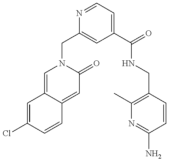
C1=C(Cl)C=CC2=CC(=O)N(CC3=CC(C(=O)NCC4=C(C)N=C(N)C=C4)=CC=N3)C=C12
